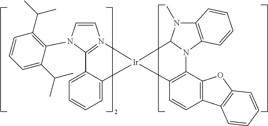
C12=CC=CC=C1[Ir]1(N3=C2N(C2=C(C(C)C)C=CC=C2C(C)C)C=C3)C2=C(C3=C(C=C2)C2=C(O3)C=CC=C2)N2C3=C(N(C)C12)C=CC=C3
